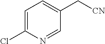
C1=C(Cl)N=CC(C[CN])=C1
